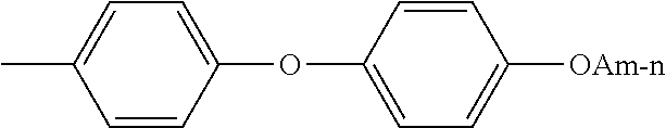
CC1=CC=C(OC2=CC=C([OAm-n])C=C2)C=C1
